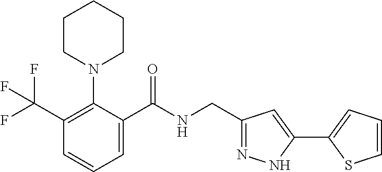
C1(C(F)(F)F)=C(N2CCCCC2)C(C(NCC2=NNC(C3=CC=CS3)=C2)=O)=CC=C1
